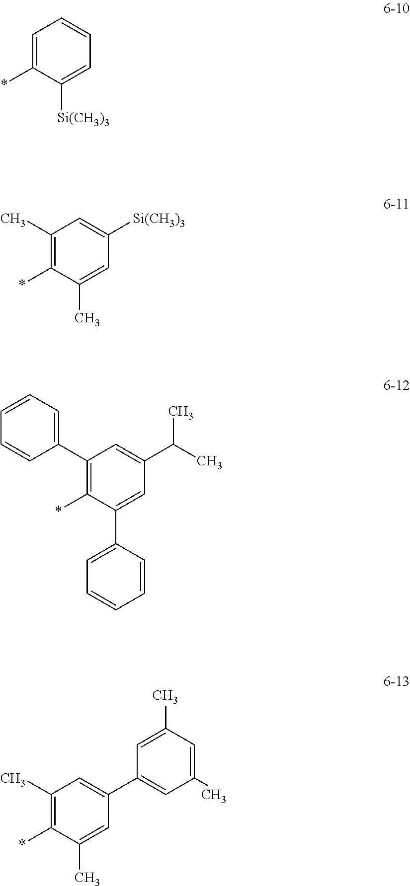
C1=C(*)C([Si(CH3)3])=CC=C1.C1(C)=C(*)C(C)=CC([Si(CH3)3])=C1.C1=CC=C(C2=C(*)C(C3=CC=CC=C3)=CC(C(C)C)=C2)C=C1.C1(C)=C(*)C(C)=CC(C2=CC(C)=CC(C)=C2)=C1
